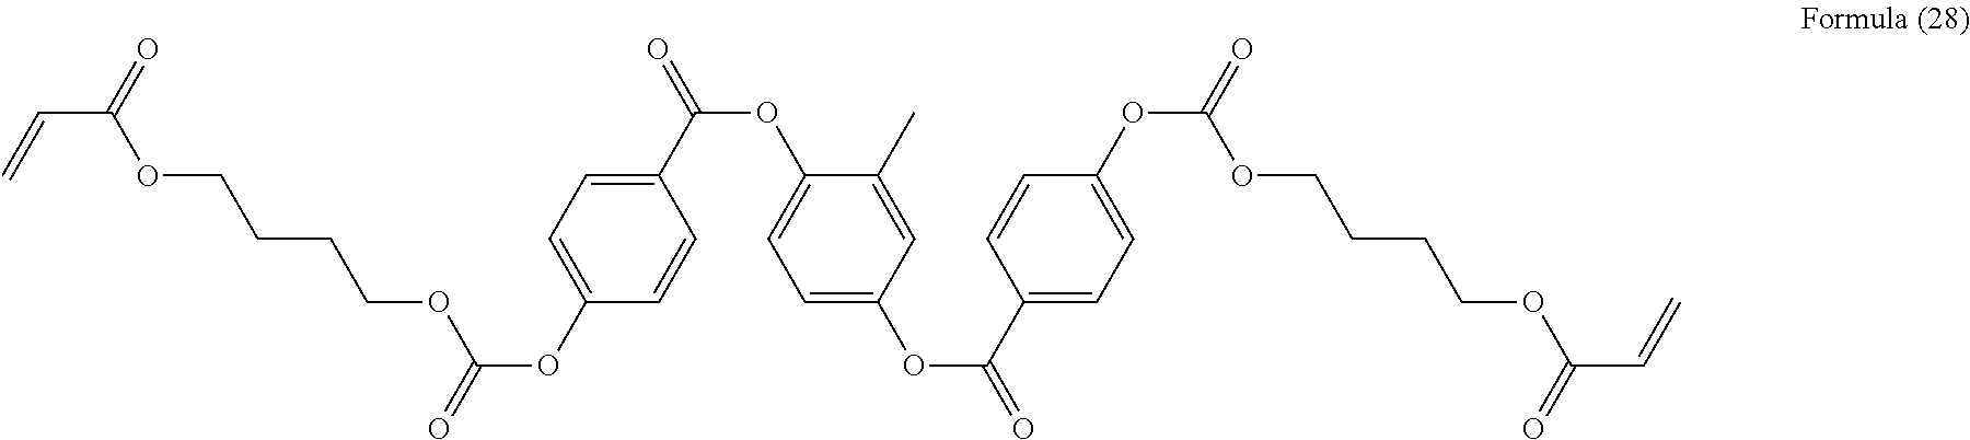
C(C(OCCCCOC(OC1=CC=C(C(OC2=CC=C(OC(C3=CC=C(OC(OCCCCOC(C=C)=O)=O)C=C3)=O)C=C2C)=O)C=C1)=O)=O)=C
